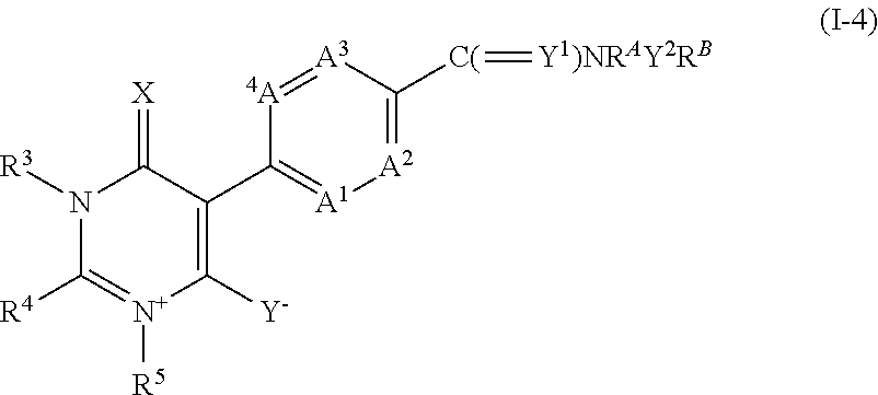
N1([R3])C([R4])=[N+]([R5])C([Y])=C(C2=[A1][A2]=C([C(]=[Y1)NRAY2RB])[A3]=[4A]2)C1=[X]
